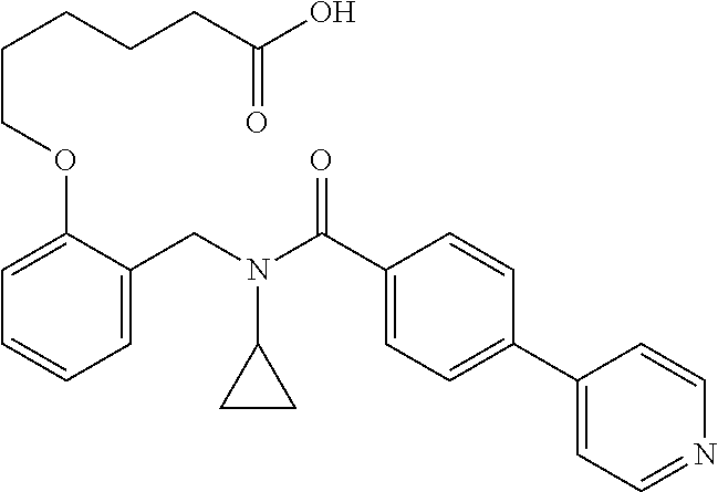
C1=C(CN(C(C2=CC=C(C3=CC=NC=C3)C=C2)=O)C2CC2)C(OCCCCCC(O)=O)=CC=C1
